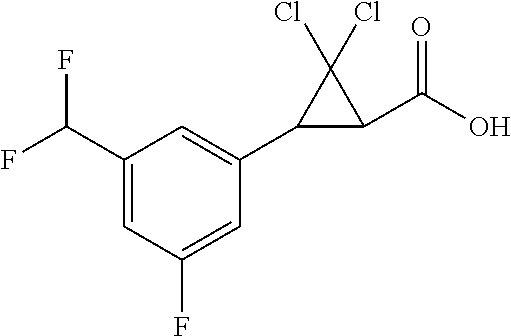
C1=C(C(F)F)C=C(C2C(C(O)=O)C2(Cl)Cl)C=C1F
